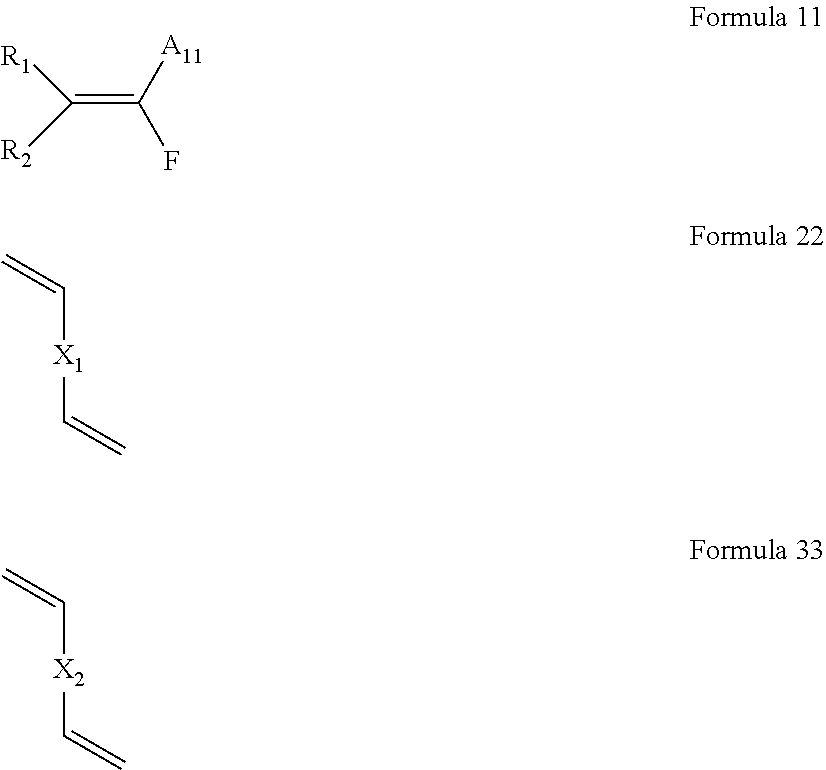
C(=C(F)[A11])([R1])[R2].C([X1]C=C)=C.C([X2]C=C)=C
